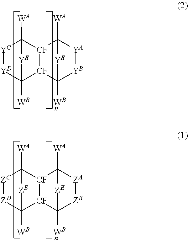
[YC]1[YD]C2([WB])[CF]3[CF](C1([WA])[YE]2)C1([WA])[YA][YB]C3([WB])[YE]1.[ZC]1[ZD]C2([WB])[CF]3[CF](C1([WA])[ZE]2)C1([WA])[ZA][ZB]C3([WB])[ZE]1
